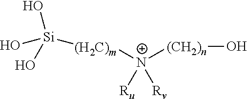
[(H2C)m]([N+]([(CH2)n]O)([Rv])[Ru])[Si](O)(O)O
